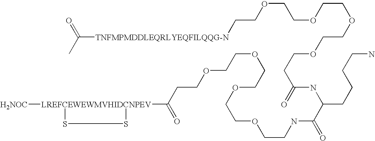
[TNFMPMDDLEQRLYEQFILQQG-N](C(C)=O)CCOCCOCCOCCOCCC(=O)NC(CCCCN)C(=O)NCCOCCOCCOCCOCCC([LREFCEWEWMVHIDCNPEV]1([H2NOC])SS1)=O
